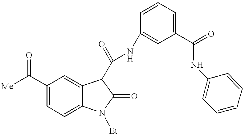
[Me]C(C1=CC=C2C(=C1)C(C(NC1=CC(C(=O)NC3=CC=CC=C3)=CC=C1)=O)C(=O)N2[Et])=O
